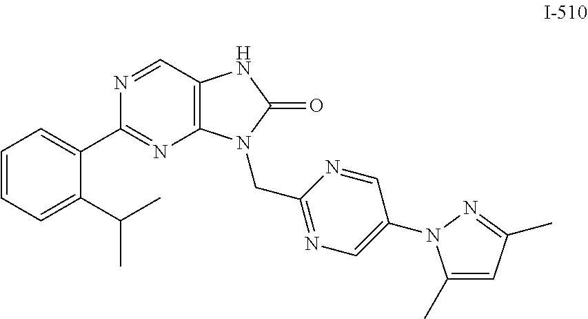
C1=CC=C(C(C)C)C(C2=NC3=C(C=N2)NC(=O)N3CC2=NC=C(N3C(C)=CC(C)=N3)C=N2)=C1
